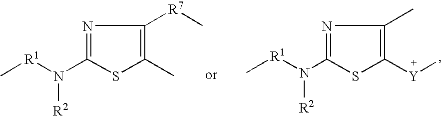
N1=C(N([R1]C)[R2])SC(C)=C1[R7]C.N1=C(N([R1]C)[R2])SC([Y]C)=C1C
